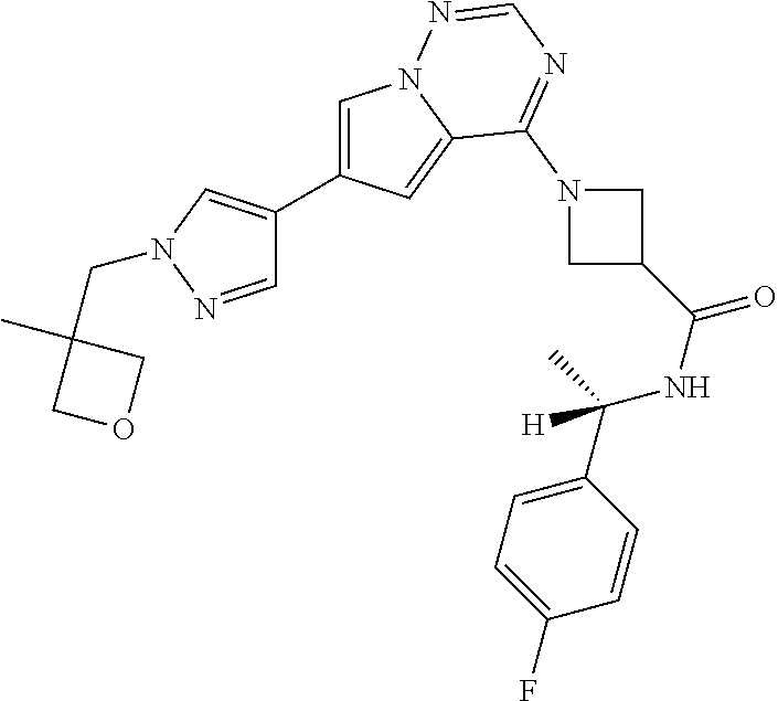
C1=NN(CC2(C)COC2)C=C1C1=CN2C(=C1)C(N1CC(C(NC(C3=CC=C(F)C=C3)(C)[H])=O)C1)=NC=N2
